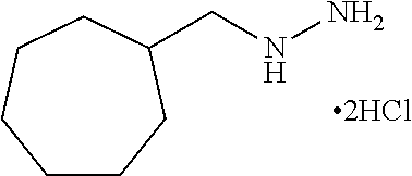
C1CCC(CNN)CCC1
